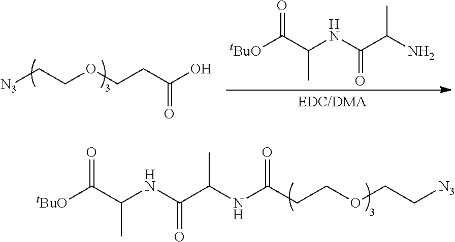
C(=O)(NC(C(=O)[tBuO])C)C(C)NC(CCOCC[N3])=O.C(=O)(NC(C(=O)[tBuO])C)C(C)N.[N3]CCOCCC(O)=O
